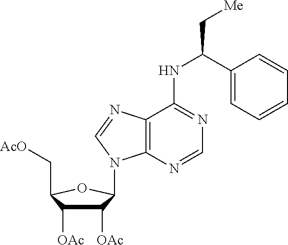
C(C1=CC=CC=C1)(NC1=NC=NC2=C1N=CN2C1C([OAc])C([OAc])C(C[AcO])O1)C[Me]
